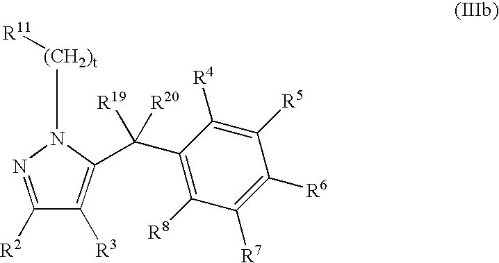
C1(C(C2=C([R3])C([R2])=NN2[(CH2)t][R11])([R19])[R20])=C([R8])C([R7])=C([R6])C([R5])=C1[R4]
